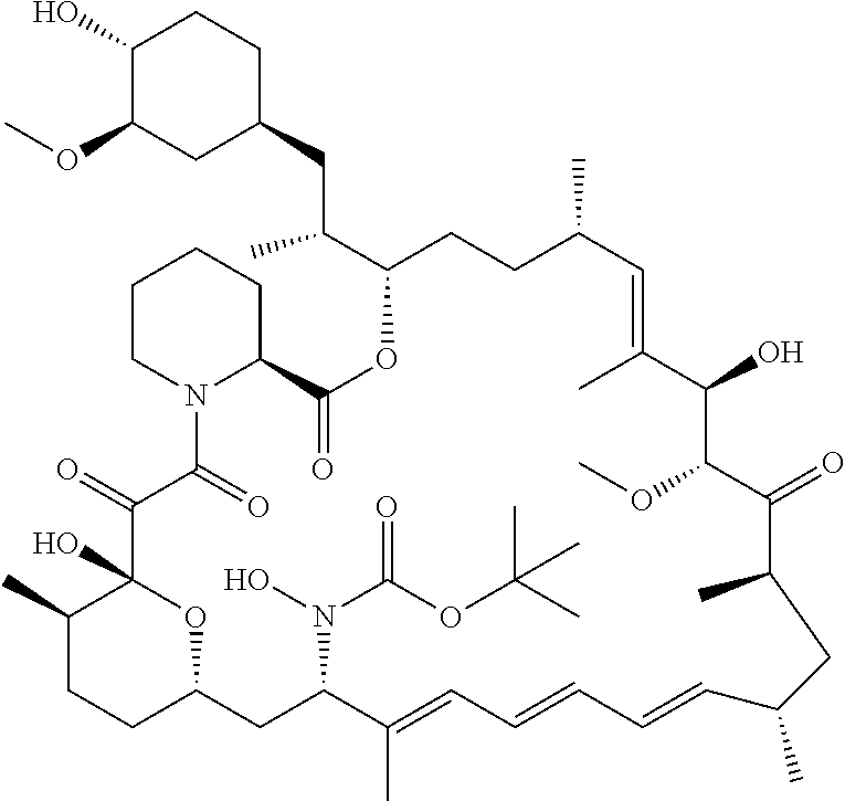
C1(C)CCC2OC1(O)C(=O)C(=O)N1C(CCCC1)C(=O)OC(C(CC1CCC(O)C(OC)C1)C)CCC(C)C=C(C)C(O)C(OC)C(=O)C(C)CC(C)C=CC=CC=C(C)C(N(C(OC(C)(C)C)=O)O)C2
